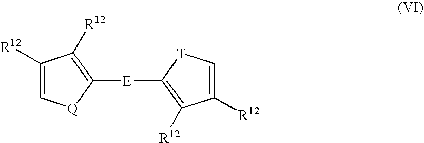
C1([R12])=C[Q]C([E]C2=C([R12])C([R12])=C[T]2)=C1[R12]
